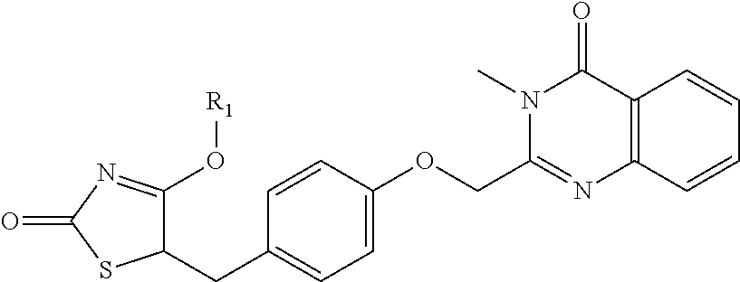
C1(CC2=CC=C(OCC3=NC4=C(C(=O)N3C)C=CC=C4)C=C2)C(O[R1])=NC(=O)S1
